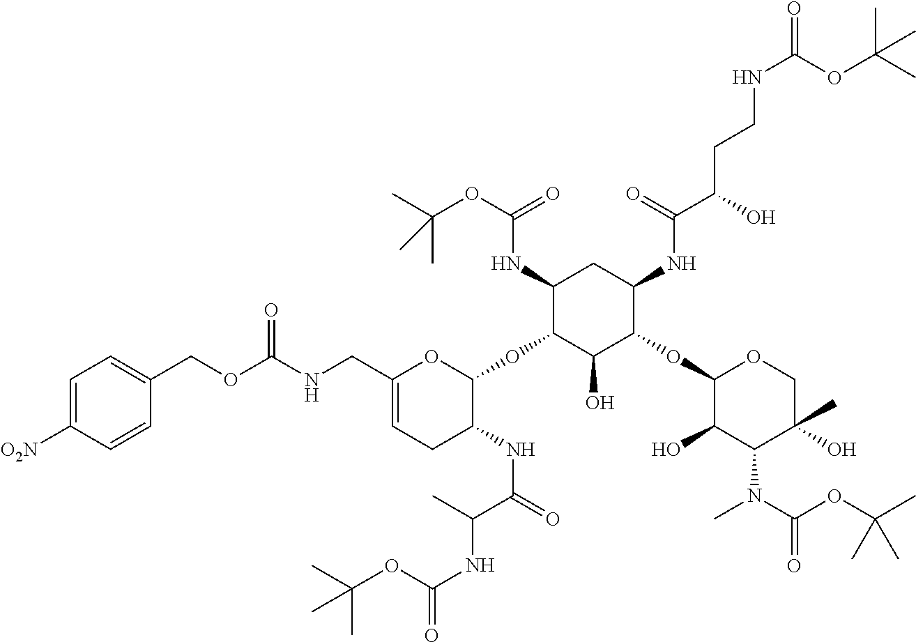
C1=C([O2N])C=CC(COC(NCC2=CCC(NC(=O)C(C)NC(=O)OC(C)(C)C)C(OC3C(O)C(OC4C(O)C(N(C(OC(C)(C)C)=O)C)C(C)(O)CO4)C(NC(C(O)CCNC(=O)OC(C)(C)C)=O)CC3NC(OC(C)(C)C)=O)O2)=O)=C1
